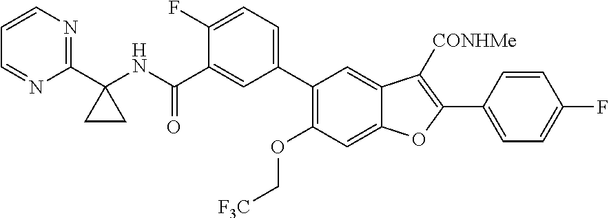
C1=CN=C(C2(NC(C3=CC(C4=C(OC[F3C])C=C5C(=C4)C([CONHMe])=C(C4=CC=C(F)C=C4)O5)=CC=C3F)=O)CC2)N=C1
